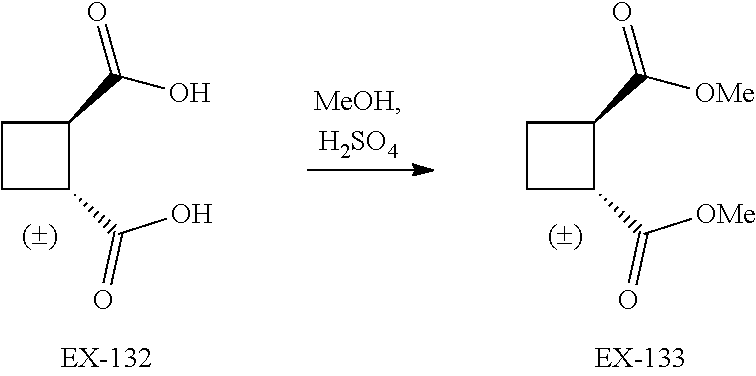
OC(C1C(C(=O)O)CC1)=O.[OMe]C(C1C(C(=O)[OMe])CC1)=O
